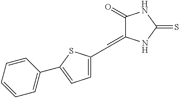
C1=C(C=C2C(=O)NC(=S)N2)SC(C2=CC=CC=C2)=C1
